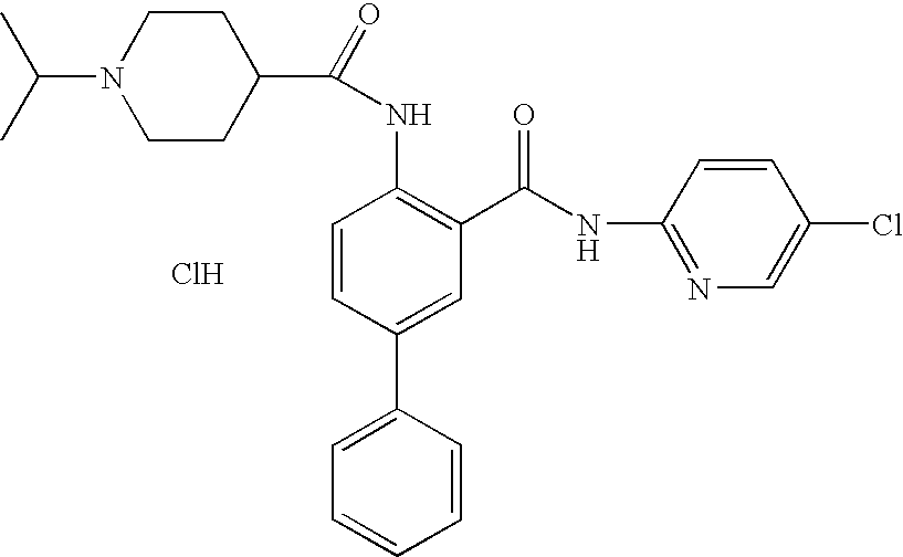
CC(C)N1CCC(C(=O)NC2=C(C(NC3=NC=C(Cl)C=C3)=O)C=C(C3=CC=CC=C3)C=C2)CC1.Cl
